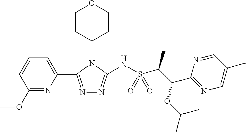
N1=C(C2=CC=CC(OC)=N2)N(C2CCOCC2)C(NS(C(C(C2=NC=C(C)C=N2)OC(C)C)C)(=O)=O)=N1
